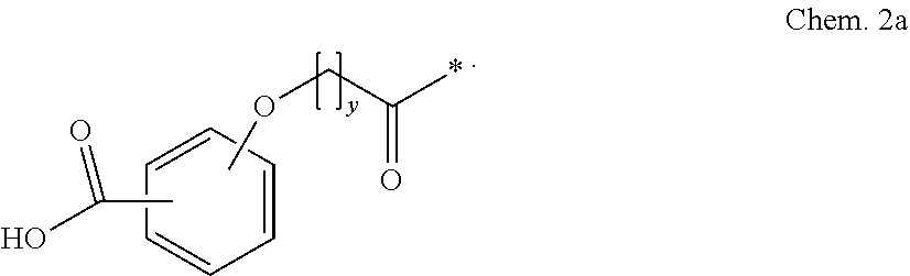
COCC(*)=O.C1=CC=CC=C1.CC(O)=O
